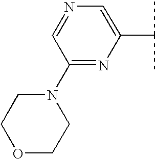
C1OCCN(C2=NC(C(C)C)=CN=C2)C1
